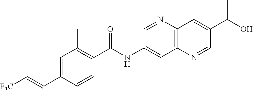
C1=CC(C(NC2=CC3=C(N=C2)C=C(C(O)C)C=N3)=O)=C(C)C=C1C=C[F3C]
